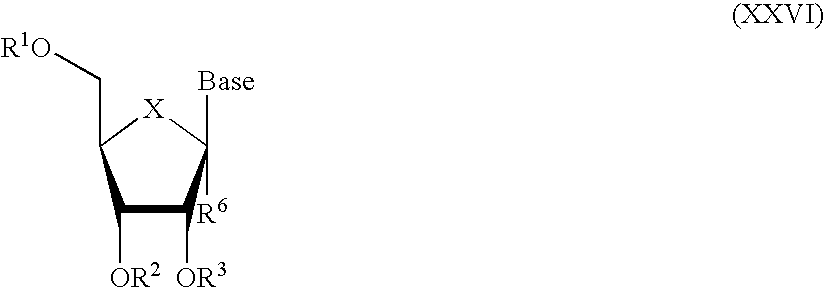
C1([OR2])C([OR3])C([R6])([Base])[X]C1C[R1O]
